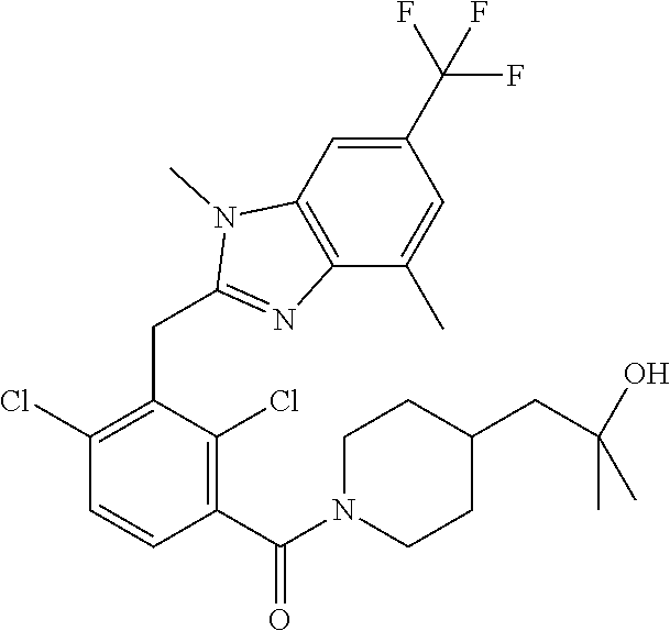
C1(Cl)=C(CC2=NC3=C(C=C(C(F)(F)F)C=C3C)N2C)C(Cl)=C(C(=O)N2CCC(CC(C)(O)C)CC2)C=C1
